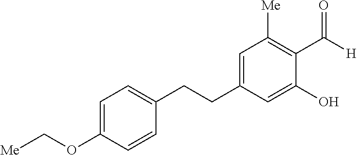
C1(CCC2=CC=C(OC[Me])C=C2)=CC([Me])=C(C([H])=O)C(O)=C1
